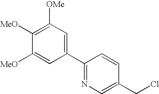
C1(C2=NC=C(CCl)C=C2)=CC([OMe])=C([MeO])C([MeO])=C1
